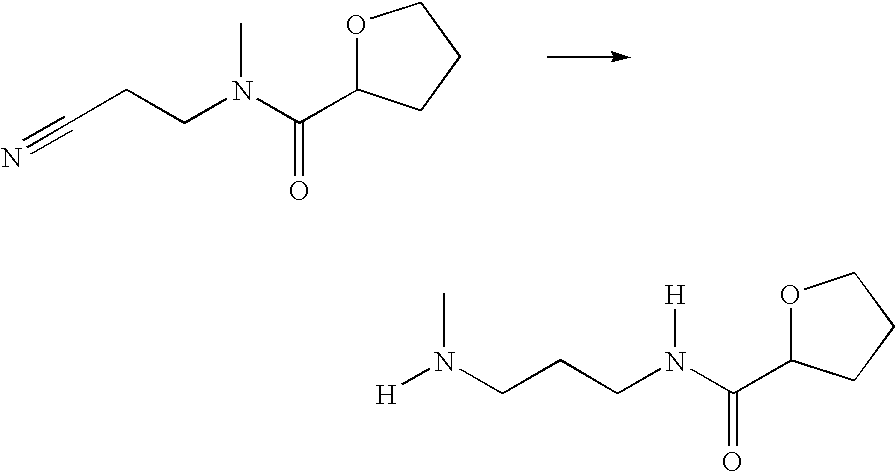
C(CCN(C(C1OCCC1)=O)C)#N.C(CCN(C(C1OCCC1)=O)[H])N([H])C
